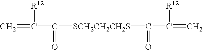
C=C([R12])C([SCH2CH2CH2S]C(C(=C)[R12])=O)=O
